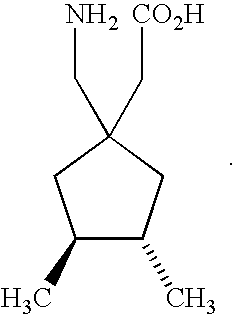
C1(C)C(C)CC(CN)(C[CO2H])C1
